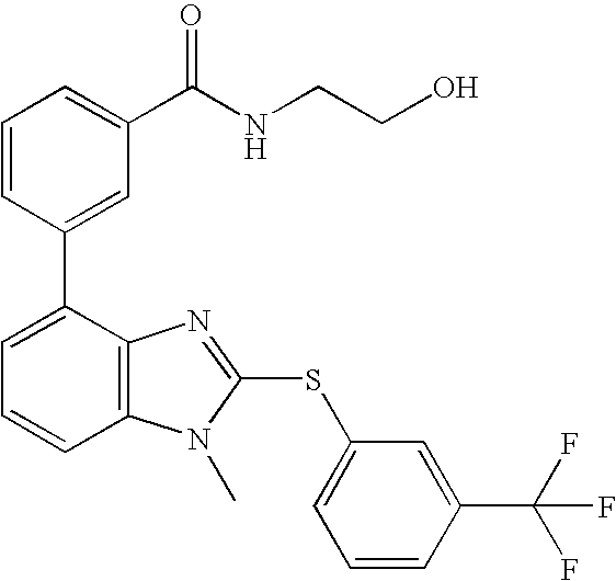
C1=CC(C2=CC=CC3=C2N=C(SC2=CC=CC(C(F)(F)F)=C2)N3C)=CC(C(NCCO)=O)=C1
